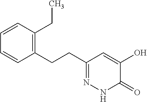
C1=CC(CC)=C(CCC2=NNC(=O)C(O)=C2)C=C1
